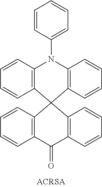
C12=C(C=CC=C1)C1(C3=C(N2C2=CC=CC=C2)C=CC=C3)C2=C(C(=O)C3=C1C=CC=C3)C=CC=C2
